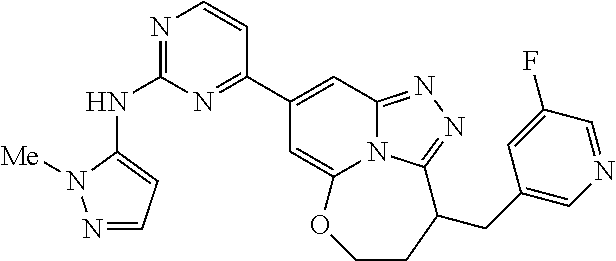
N1=C(NC2=CC=NN2[Me])N=C(C2=CC3=NN=C4N3C(=C2)OCCC4CC2=CN=CC(F)=C2)C=C1
